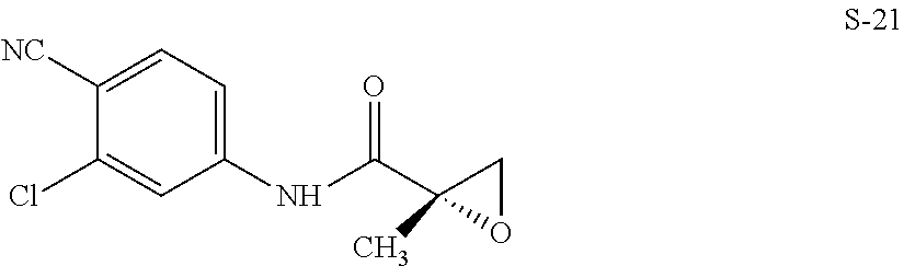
C1(NC(C2(C)OC2)=O)=CC=C([NC])C(Cl)=C1
